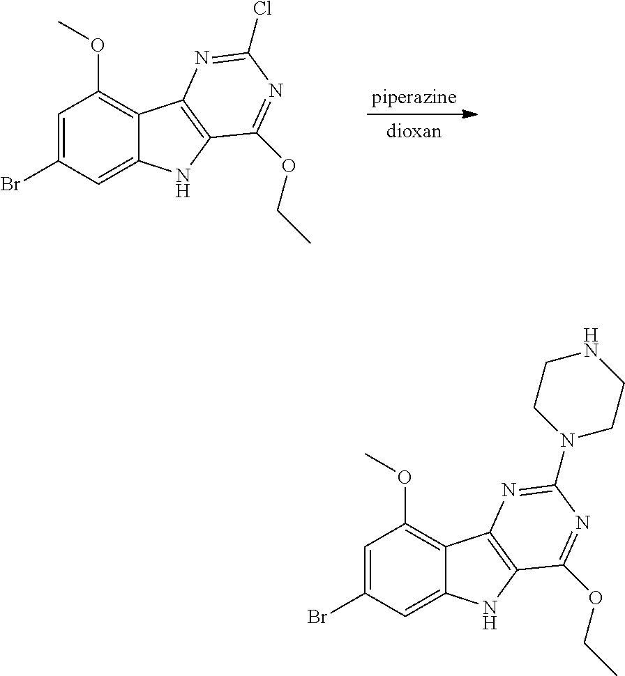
C1=C(Br)C=C2C(=C1OC)C1=C(N2)C(OCC)=NC(Cl)=N1.C1=C(Br)C=C2C(=C1OC)C1=C(N2)C(OCC)=NC(N2CCNCC2)=N1
